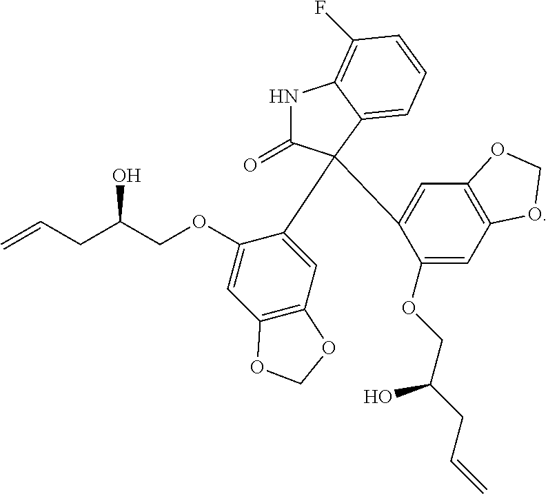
N1C(=O)C(C2=CC3=C(C=C2OCC(CC=C)O)OCO3)(C2=CC3=C(C=C2OCC(CC=C)O)OCO3)C2=CC=CC(F)=C12
